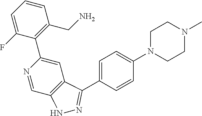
C1=CC=C(F)C(C2=CC3=C(C=N2)NN=C3C2=CC=C(N3CCN(C)CC3)C=C2)=C1CN
